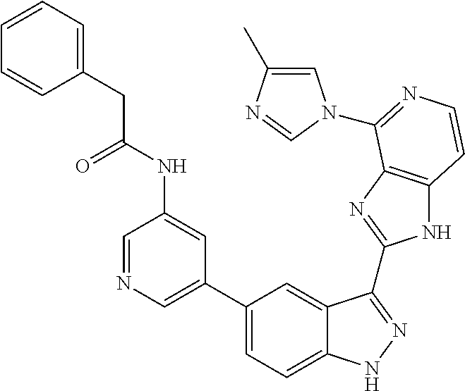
C1(C2=CN=CC(NC(=O)CC3=CC=CC=C3)=C2)=CC=C2C(=C1)C(C1=NC3=C(N1)C=CN=C3N1C=C(C)N=C1)=NN2
